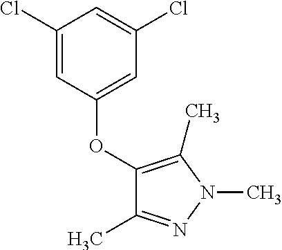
C1(Cl)=CC(OC2=C(C)N(C)N=C2C)=CC(Cl)=C1
